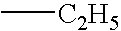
C[C2H5]
